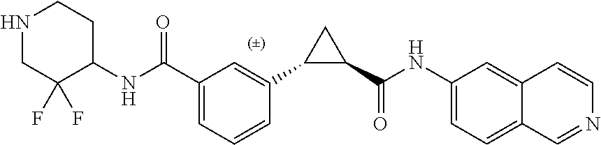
C1=C(C(NC2CCNCC2(F)F)=O)C=C(C2C(C(NC3=CC=C4C(=C3)C=CN=C4)=O)C2)C=C1
